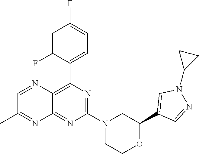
N1=C(N2CC(C3=CN(C4CC4)N=C3)OCC2)N=C2C(=C1C1=CC=C(F)C=C1F)N=CC(C)=N2
